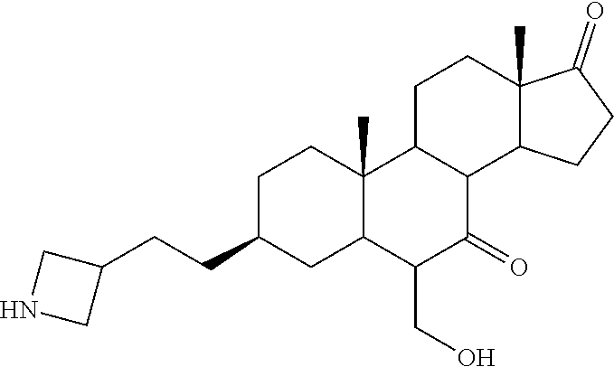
C1C(CCC2CNC2)CC2C(C)(C1)C1C(C(=O)C2CO)C2C(C)(CC1)C(=O)CC2
